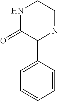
N1C(=O)C(C2=CC=CC=C2)NCC1
